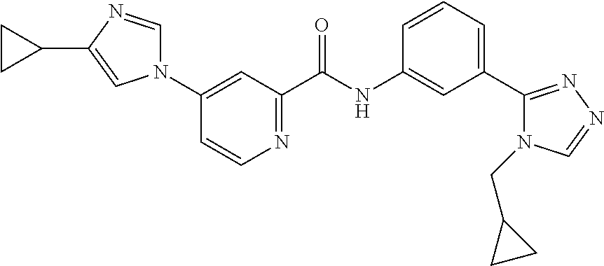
N1(C2=CC(C(NC3=CC(C4=NN=CN4CC4CC4)=CC=C3)=O)=NC=C2)C=NC(C2CC2)=C1
